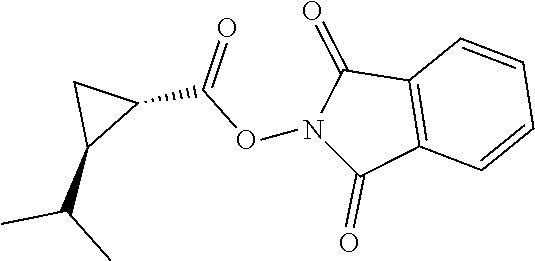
N1(OC(C2CC2C(C)C)=O)C(=O)C2=C(C1=O)C=CC=C2
